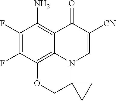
C12=C(N)C(F)=C(F)C3=C1N(C=C([CN])C2=O)C1(CC1)CO3
